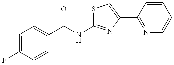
C1=C(F)C=CC(C(NC2=NC(C3=NC=CC=C3)=CS2)=O)=C1
